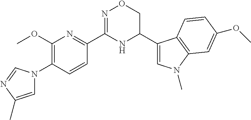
C1(OC)=C(N2C=C(C)N=C2)C=CC(C2=NOCC(C3=CN(C)C4=C3C=CC(OC)=C4)N2)=N1
